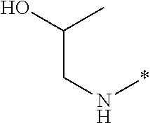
OC(C)CN*
